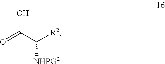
[R2]C(C(=O)O)[NHPG2]
